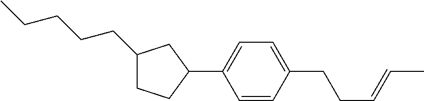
C1(CCCCC)CCC(C2=CC=C(CCC=CC)C=C2)C1
